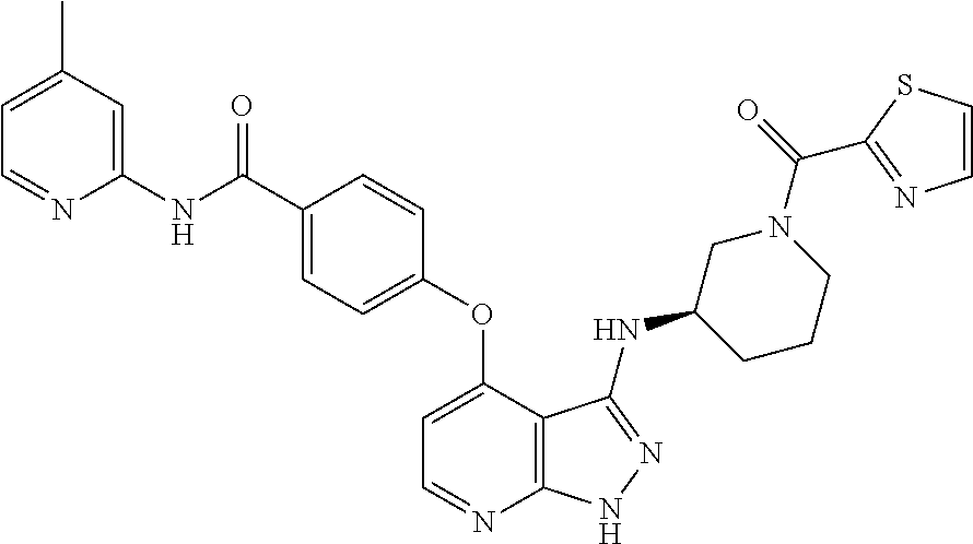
C1=C(C(NC2=CC(C)=CC=N2)=O)C=CC(OC2=CC=NC3=C2C(NC2CCCN(C(=O)C4=NC=CS4)C2)=NN3)=C1
